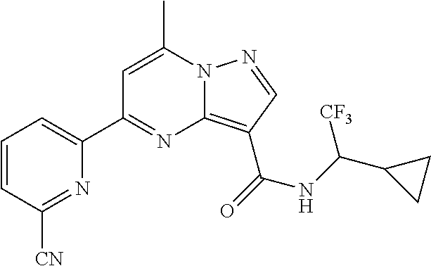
C1=CC([CN])=NC(C2=NC3=C(C(NC([CF3])C4CC4)=O)C=NN3C(C)=C2)=C1
